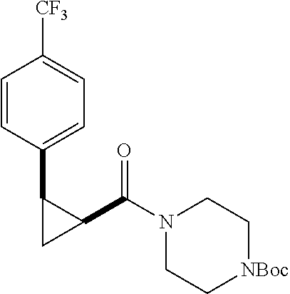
N1(C(C2C(C3=CC=C([CF3])C=C3)C2)=O)CC[NBoc]CC1
